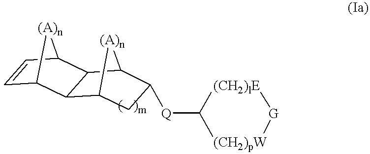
[Q](C1[(CH2)lE][G][(CH2)pW]1)C1CC2C3C4C=CC(C3C1[(A)n]2)[(A)n]4
